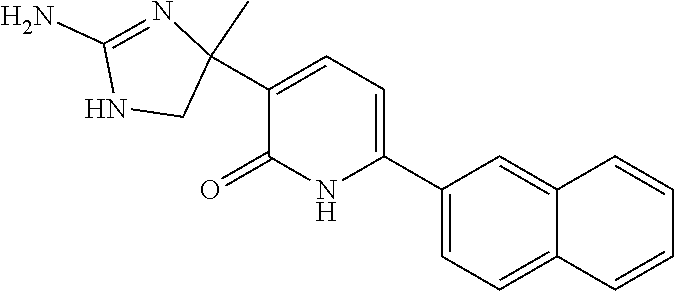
C1(C2(C)CNC(N)=N2)=CC=C(C2=CC=C3C(=C2)C=CC=C3)NC1=O
